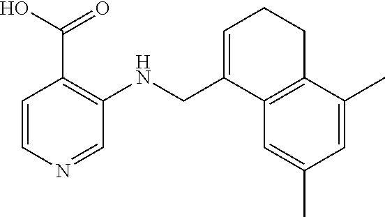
C1(CNC2=C(C(O)=O)C=CN=C2)=CCCC2=C1C=C(C)C=C2C
